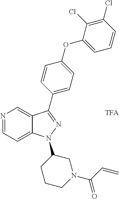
N1=CC=C2C(=C1)C(C1=CC=C(OC3=CC=CC(Cl)=C3Cl)C=C1)=NN2C1CN(C(C=C)=O)CCC1
